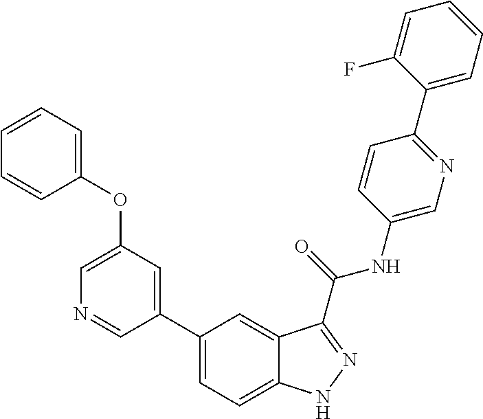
C1(OC2=CC=CC=C2)=CN=CC(C2=CC=C3C(=C2)C(C(NC2=CN=C(C4=CC=CC=C4F)C=C2)=O)=NN3)=C1
